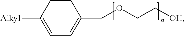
[Alkyl]C1=CC=C(COCC[OH])C=C1
